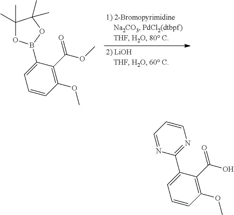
C1=CC(OC)=C(C(OC)=O)C(B2OC(C)(C)C(C)(C)O2)=C1.C1=CC(OC)=C(C(O)=O)C(C2=NC=CC=N2)=C1
